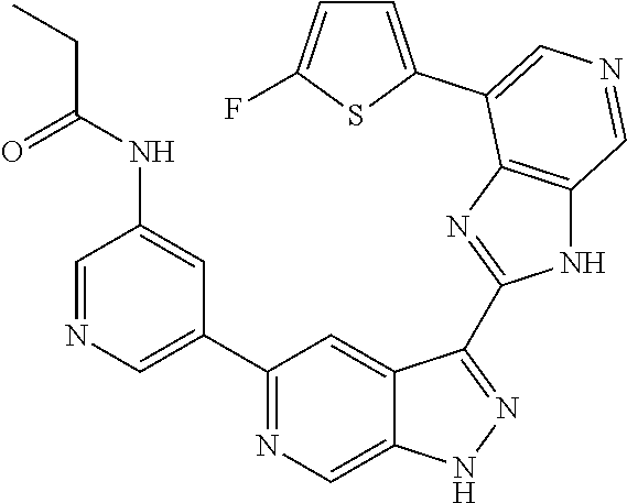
C1(C2=CN=CC(NC(=O)CC)=C2)=NC=C2C(=C1)C(C1=NC3=C(N1)C=NC=C3C1=CC=C(F)S1)=NN2
